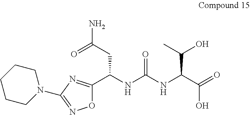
O1C(C(NC(NC(C(=O)O)C(C)O)=O)CC(=O)N)=NC(N2CCCCC2)=N1
